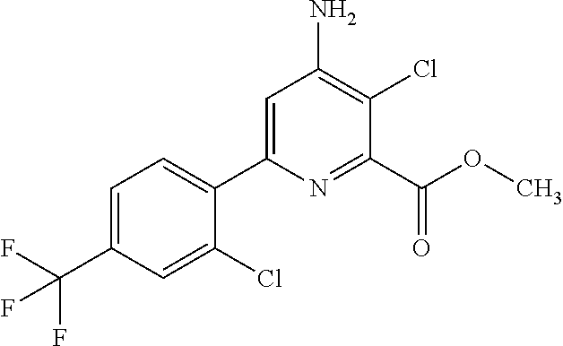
C1=C(C(F)(F)F)C=C(Cl)C(C2=CC(N)=C(Cl)C(C(OC)=O)=N2)=C1
